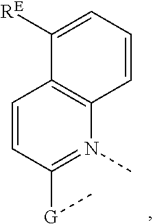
C1=CC([G]C)=N(C)C2=C1C([RE])=CC=C2
